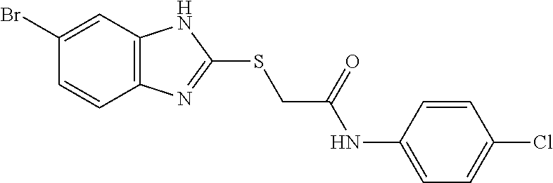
C12=C(C=C(Br)C=C1)NC(SCC(NC1=CC=C(Cl)C=C1)=O)=N2
